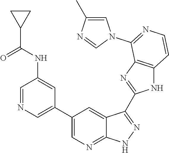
C1=NC=C(C2=CN=C3C(=C2)C(C2=NC4=C(N2)C=CN=C4N2C=C(C)N=C2)=NN3)C=C1NC(C1CC1)=O
